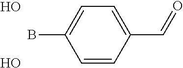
C1=CC(C=O)=CC=C1B.O.O
